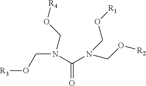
N(C(N(CO[R2])CO[R1])=O)(CO[R4])CO[R3]
